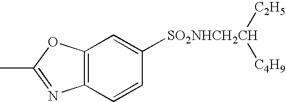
CC1=NC2=C(O1)C=C([SO2NHCH2CH]([C2H5])[C4H9])C=C2
